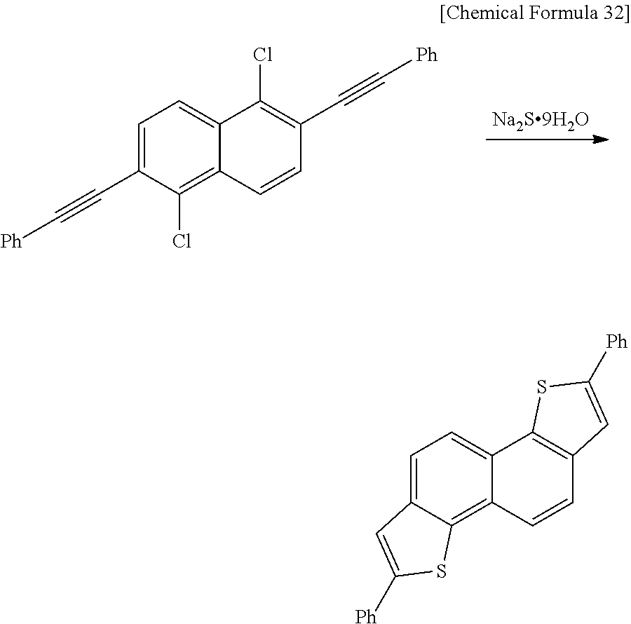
C1=C(C#C[Ph])C(Cl)=C2C(=C1)C(Cl)=C(C#C[Ph])C=C2.C1=C2C(=C3C(=C1)C1=C(C=C3)C=C([Ph])S1)SC([Ph])=C2
